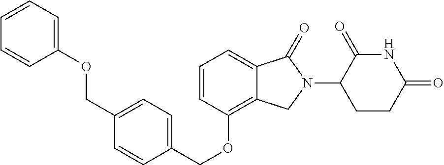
C(OC1=C2C(=CC=C1)C(=O)N(C1C(=O)NC(=O)CC1)C2)C1=CC=C(COC2=CC=CC=C2)C=C1
